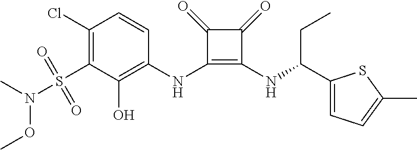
C1(Cl)=C(S(N(C)OC)(=O)=O)C(O)=C(NC2=C(NC(CC)C3=CC=C(C)S3)C(=O)C2=O)C=C1
